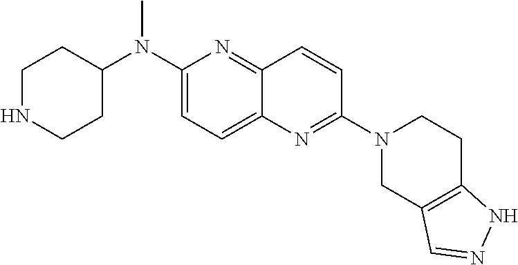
C1NCCC(N(C2=CC=C3C(=N2)C=CC(N2CC4=C(CC2)NN=C4)=N3)C)C1
